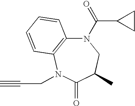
N1(C(C2CC2)=O)C2=C(N(CC#C)C(=O)C(C)C1)C=CC=C2
